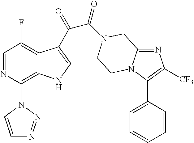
C1=NC(N2N=NC=C2)=C2C(=C1F)C(C(=O)C(=O)N1CC3=NC([CF3])=C(C4=CC=CC=C4)N3CC1)=CN2
